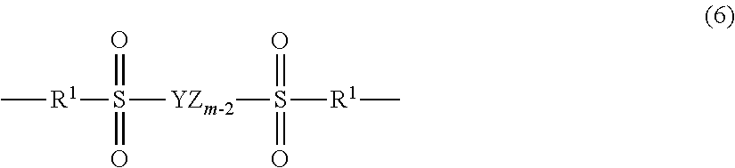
C[R1]S([YZm-2]S(=O)(=O)[R1]C)(=O)=O
